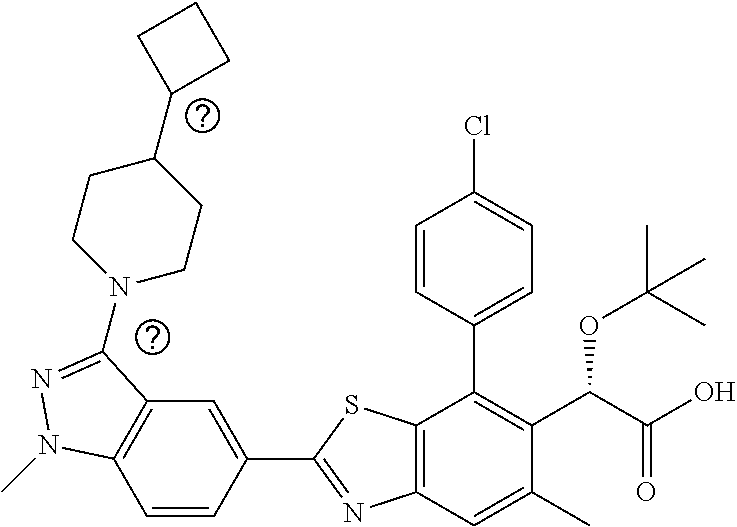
C1=CC(C2=NC3=C(S2)C(C2=CC=C(Cl)C=C2)=C(C(C(O)=O)OC(C)(C)C)C(C)=C3)=CC2=C1N(C)N=C2N1CCC(C2CCC2)CC1
